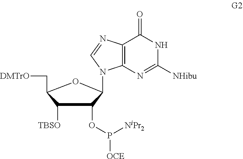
N1C([NHibu])=NC2=C(C1=O)N=CN2C1C(OP([OCE])[NiPr2])C([TBSO])C(C[DMTrO])O1
